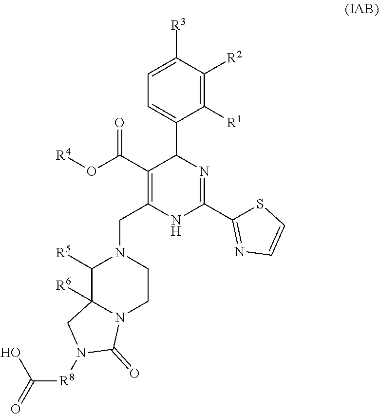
C1([R1])=C([R2])C([R3])=CC=C1C1C(C(=O)O[R4])=C(CN2C([R5])C3([R6])N(CC2)C(=O)N([R8]C(=O)O)C3)NC(C2=NC=CS2)=N1
